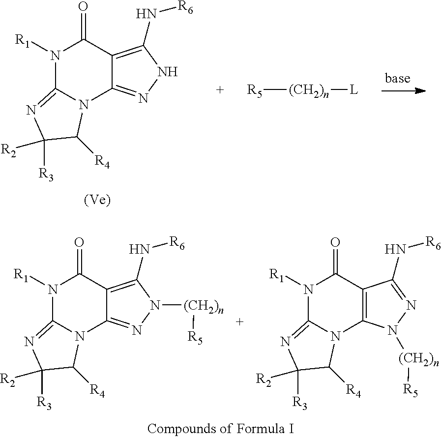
N1([R1])C2=NC([R3])([R2])C([R4])N2C2=NNC(N[R6])=C2C1=O.[R5][(CH2)n][L].N1([R1])C2=NC([R3])([R2])C([R4])N2C2=NN([(CH2)n][R5])C(N[R6])=C2C1=O.N1([R1])C2=NC([R3])([R2])C([R4])N2C2=C(C1=O)C(N[R6])=NN2[(CH2)n][R5]
